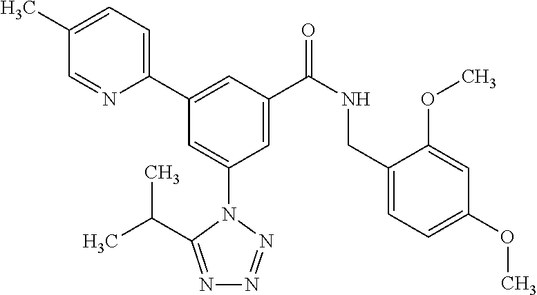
C1(C)=CC=C(C2=CC(C(NCC3=CC=C(OC)C=C3OC)=O)=CC(N3C(C(C)C)=NN=N3)=C2)N=C1
